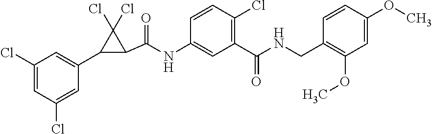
C1(Cl)=CC(Cl)=CC(C2C(C(=O)NC3=CC(C(=O)NCC4=C(OC)C=C(OC)C=C4)=C(Cl)C=C3)C2(Cl)Cl)=C1
